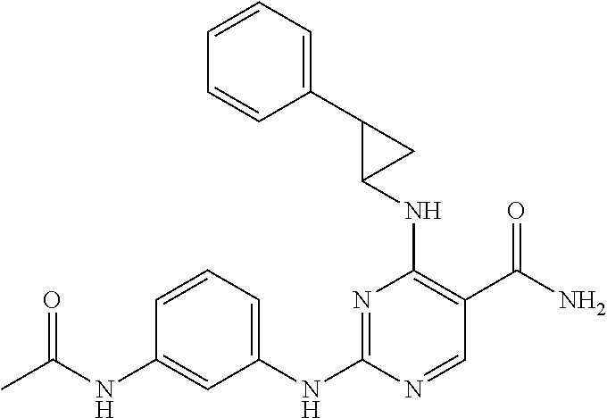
CC(NC1=CC(NC2=NC(NC3CC3C3=CC=CC=C3)=C(C(N)=O)C=N2)=CC=C1)=O
